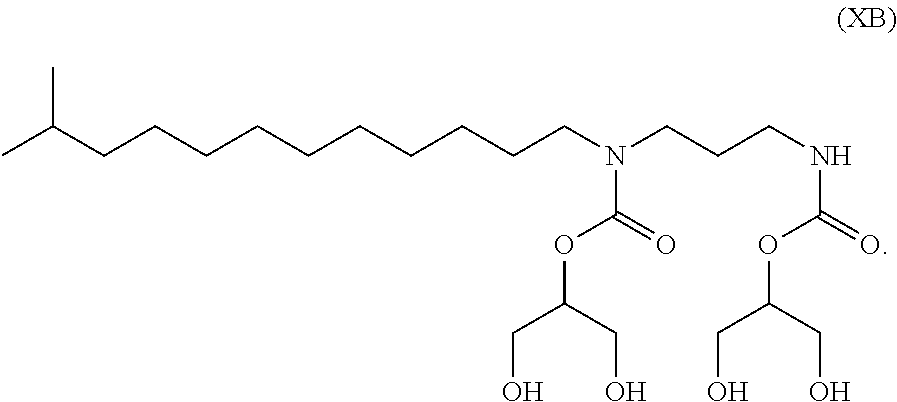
CC(CCCCCCCCCCN(CCCNC(=O)OC(CO)CO)C(=O)OC(CO)CO)C
